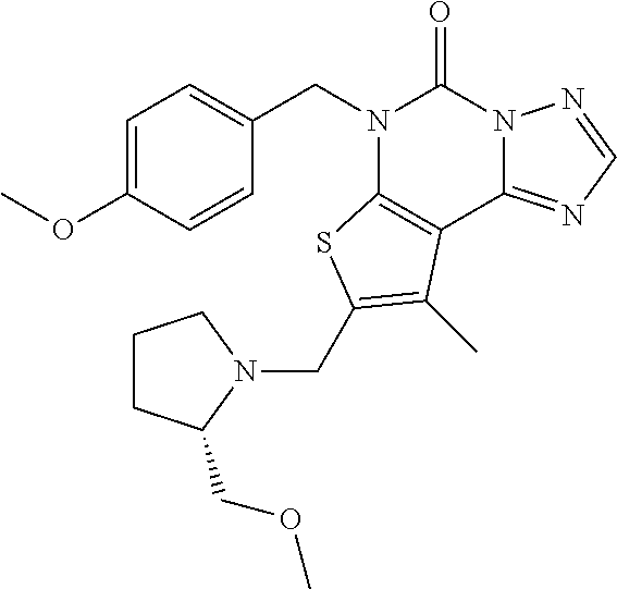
C1=C(OC)C=CC(CN2C3=C(C4=NC=NN4C2=O)C(C)=C(CN2CCCC2COC)S3)=C1
